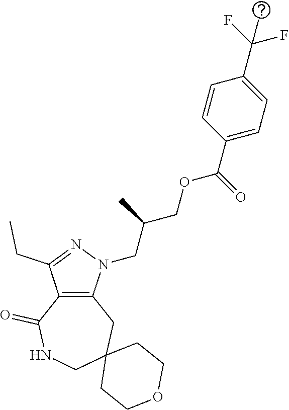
C12=C(N(CC(COC(C3=CC=C(C(F)(F)C)C=C3)=O)C)N=C1CC)CC1(CNC2=O)CCOCC1
